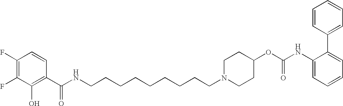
C(NCCCCCCCCCN1CCC(OC(NC2=CC=CC=C2C2=CC=CC=C2)=O)CC1)(=O)C1=C(O)C(F)=C(F)C=C1
